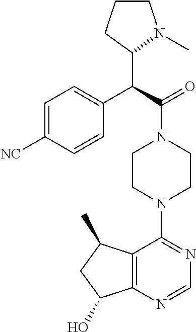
C1=C([NC])C=CC(C(C(=O)N2CCN(C3=NC=NC4=C3C(C)CC4O)CC2)C2N(C)CCC2)=C1
